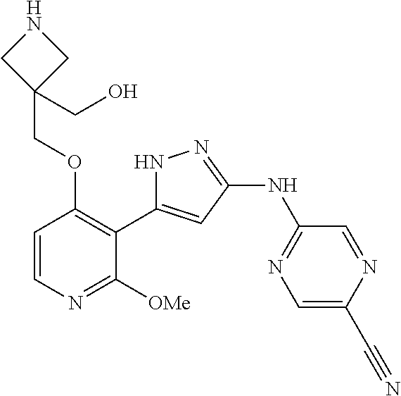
C1=CN=C([OMe])C(C2=CC(NC3=NC=C(C#N)N=C3)=NN2)=C1OCC1(CO)CNC1
